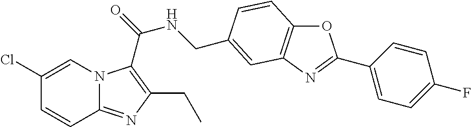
C1(Cl)=CN2C(=NC(CC)=C2C(=O)NCC2=CC3=C(OC(C4=CC=C(F)C=C4)=N3)C=C2)C=C1
